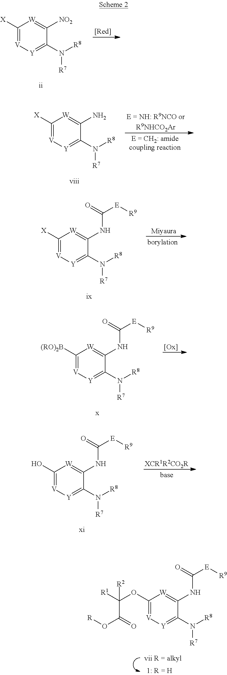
C1(OC([R1])(C(O[R])=O)[R2])=[V][Y]=C(N([R8])[R7])C(NC([E][R9])=O)=[W]1.C1([X])=[V][Y]=C(N([R8])[R7])C([NO2])=[W]1.[[Red]].C1([X])=[V][Y]=C(N([R8])[R7])C(N)=[W]1.[E = NH: R9NCO orR9NHCO2Ar].C1([X])=[V][Y]=C(N([R8])[R7])C(NC([E][R9])=O)=[W]1.[Miyaura].C1([(RO)2B])=[V][Y]=C(N([R8])[R7])C(NC([E][R9])=O)=[W]1.[[Ox]].C1(O)=[V][Y]=C(N([R8])[R7])C(NC([E][R9])=O)=[W]1.[XCR1R2CO2R]
